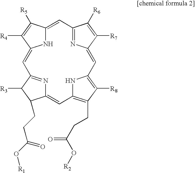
C12=NC(=CC3=C([R8])C(CCC(O[R2])=O)=C(N3)C=C3N=C(C=C4NC(=C1)C([R5])=C4[R4])C([R3])C3CCC(O[R1])=O)C([R7])=C2[R6]
